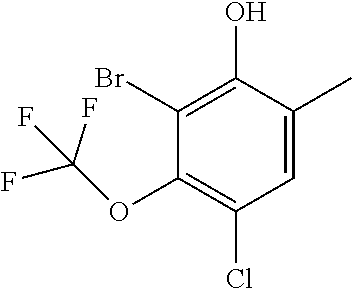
C1=C(C)C(O)=C(Br)C(OC(F)(F)F)=C1Cl
